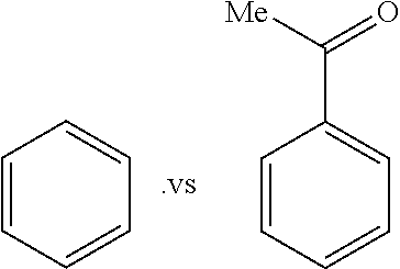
C1=CC=CC=C1.C1=CC=CC=C1C([Me])=O
